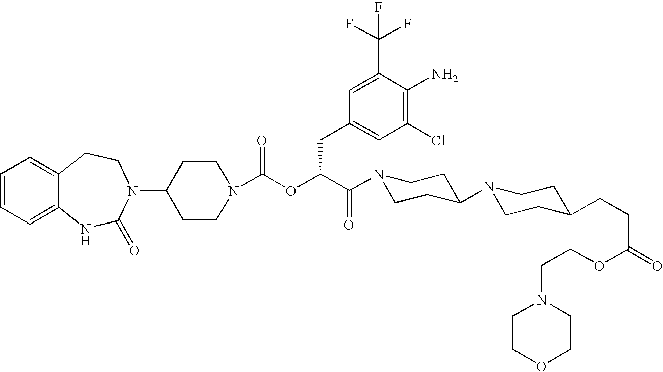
C1(N2C(=O)NC3=CC=CC=C3CC2)CCN(C(OC(C(N2CCC(N3CCC(CCC(OCCN4CCOCC4)=O)CC3)CC2)=O)CC2=CC(Cl)=C(N)C(C(F)(F)F)=C2)=O)CC1
